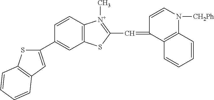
C1(C2=CC3=C(S2)C=CC=C3)=CC2=C(C=C1)[N+](C)=C(C=C1C=CN([CH2Ph])C3=C1C=CC=C3)S2
